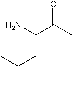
NC(C(C)=O)CC(C)C
